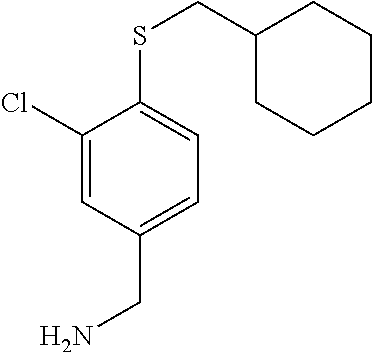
C1(Cl)=CC(CN)=CC=C1SCC1CCCCC1
